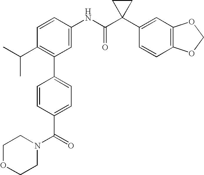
C1=CC(NC(C2(C3=CC4=C(C=C3)OCO4)CC2)=O)=CC(C2=CC=C(C(=O)N3CCOCC3)C=C2)=C1C(C)C
